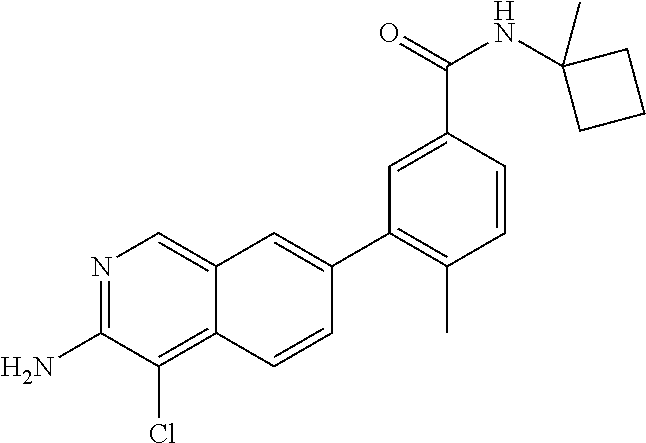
N1=C(N)C(Cl)=C2C(=C1)C=C(C1=C(C)C=CC(C(=O)NC3(C)CCC3)=C1)C=C2
